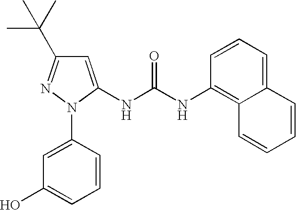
C1=C(N2C(NC(NC3=C4C(=CC=C3)C=CC=C4)=O)=CC(C(C)(C)C)=N2)C=CC=C1O
